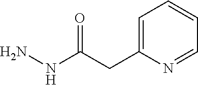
NNC(CC1=CC=CC=N1)=O
